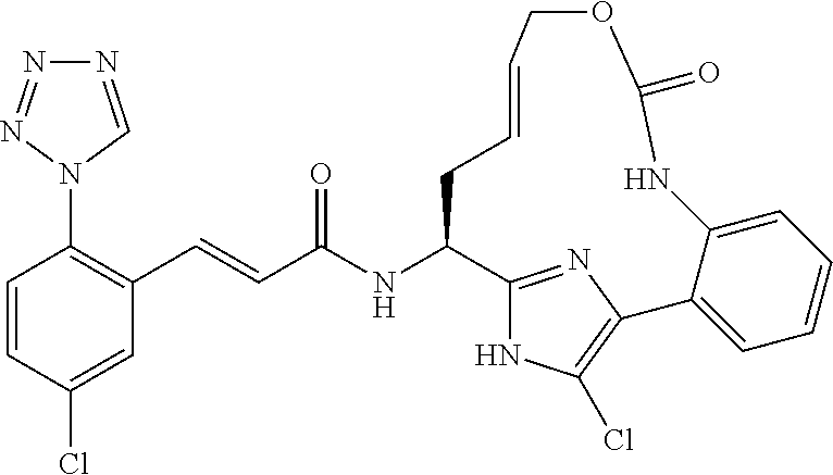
C1=CC(Cl)=CC(C=CC(NC2C3=NC(=C(Cl)N3)C3=CC=CC=C3NC(=O)OCC=CC2)=O)=C1N1C=NN=N1
